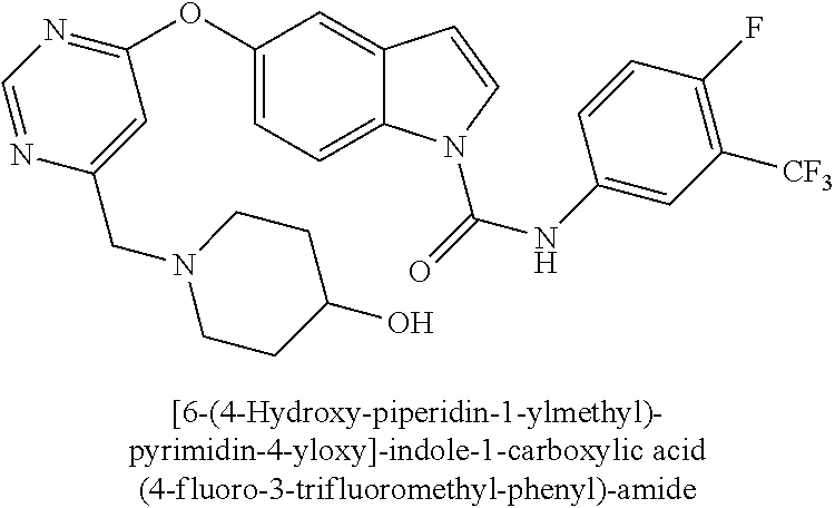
C1(OC2=NC=NC(CN3CCC(O)CC3)=C2)=CC=C2C(=C1)C=CN2C(NC1=CC([CF3])=C(F)C=C1)=O
